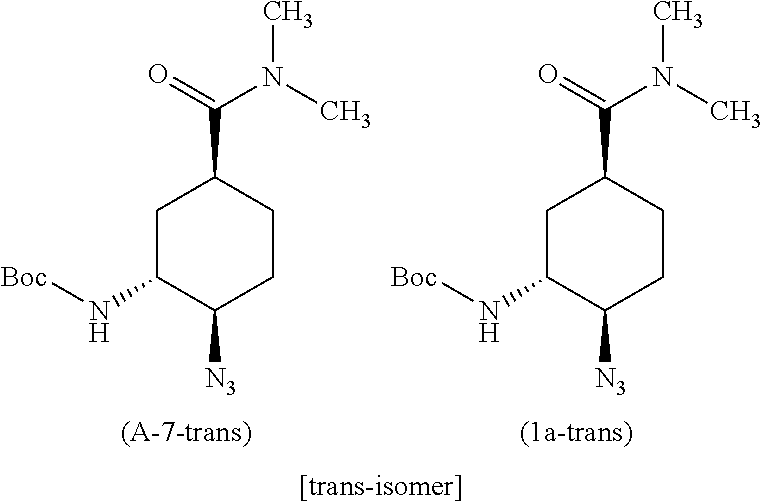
C1C(N[Boc])C([N3])CCC1C(=O)N(C)C.C1C(N[Boc])C([N3])CCC1C(=O)N(C)C
